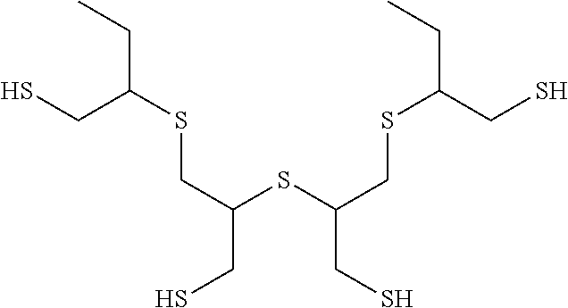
C(SCC(SC(CSC(CC)CS)CS)CS)(CC)CS
